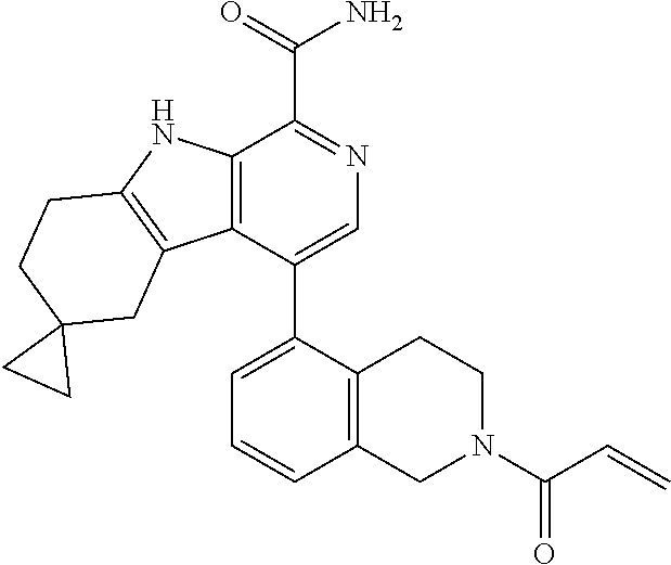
C12=C(C3=C(N1)CCC1(C3)CC1)C(C1=CC=CC3=C1CCN(C(C=C)=O)C3)=CN=C2C(=O)N
